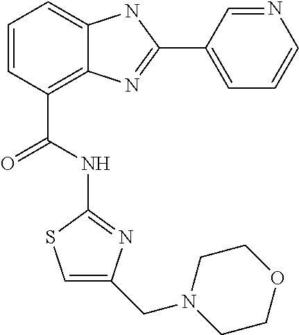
C1=CC(C(NC2=NC(CN3CCOCC3)=CS2)=O)=C2C(=C1)NC(C1=CC=CN=C1)=N2
